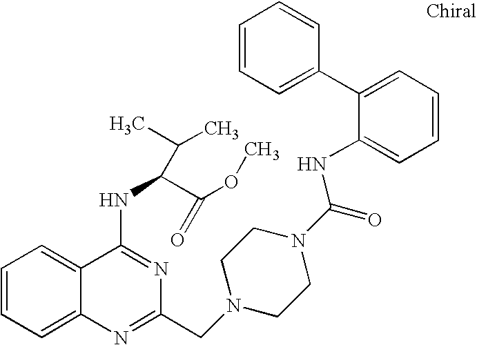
C1=CC=C2C(=C1)C(NC(C(OC)=O)C(C)C)=NC(CN1CCN(C(=O)NC3=CC=CC=C3C3=CC=CC=C3)CC1)=N2
